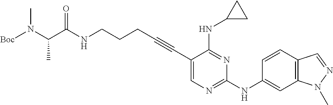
C(NCCCC#CC1=CN=C(NC2=CC3=C(C=C2)C=NN3C)N=C1NC1CC1)(=O)C(N([Boc])C)C
